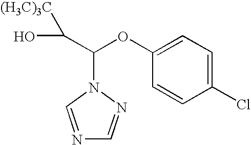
OC([(H3C)3C])C(OC1=CC=C(Cl)C=C1)N1N=CN=C1
